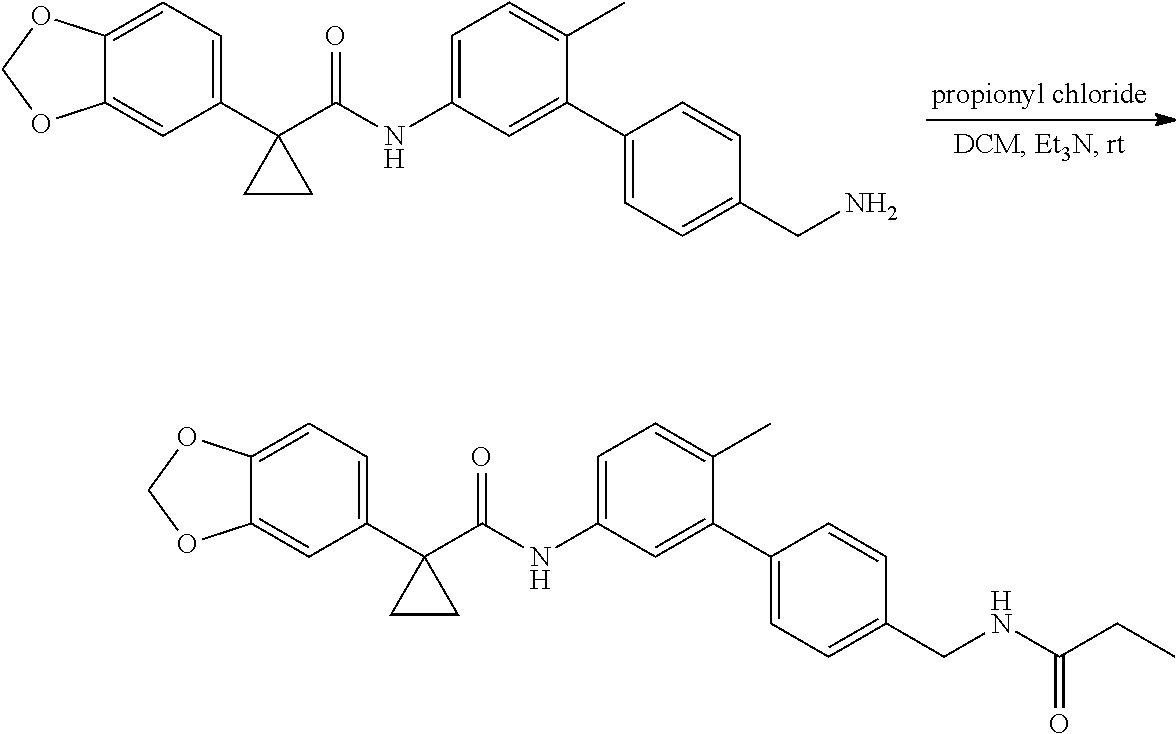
C12=CC=C(C3(C(NC4=CC=C(C)C(C5=CC=C(CN)C=C5)=C4)=O)CC3)C=C1OCO2.C12=CC=C(C3(C(NC4=CC=C(C)C(C5=CC=C(CNC(CC)=O)C=C5)=C4)=O)CC3)C=C1OCO2
